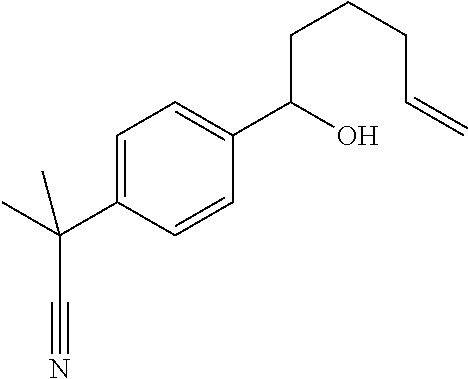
C1=C(C(C)(C#N)C)C=CC(C(O)CCCC=C)=C1
